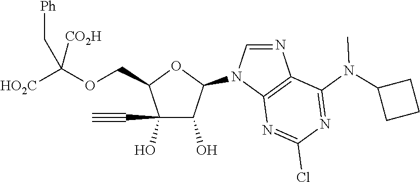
C(C1C(O)(C#C)C(O)C(N2C=NC3=C2N=C(Cl)N=C3N(C2CCC2)C)O1)OC([HO2C])([CO2H])C[Ph]
